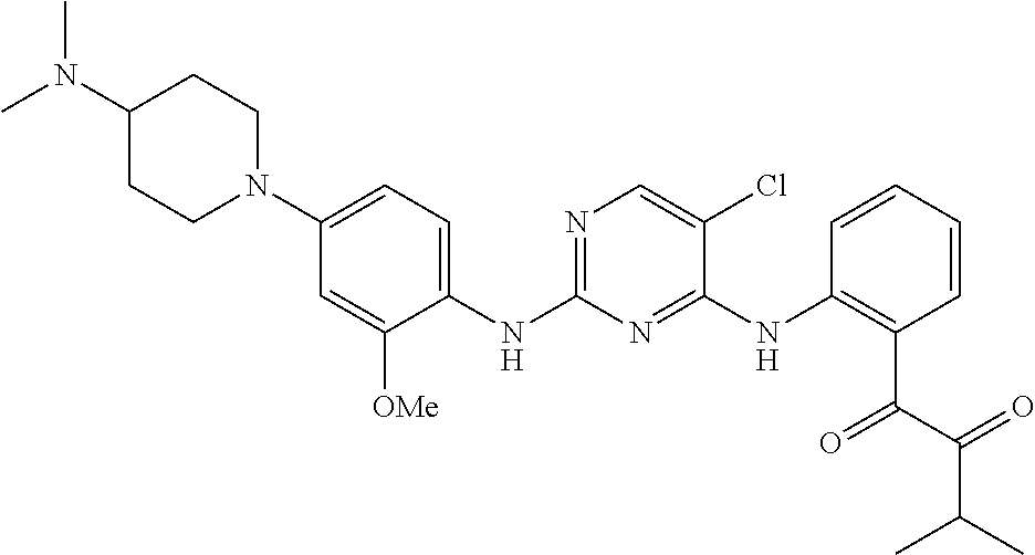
C1(N(C)C)CCN(C2=CC=C(NC3=NC=C(Cl)C(NC4=C(C(=O)C(=O)C(C)C)C=CC=C4)=N3)C([OMe])=C2)CC1
